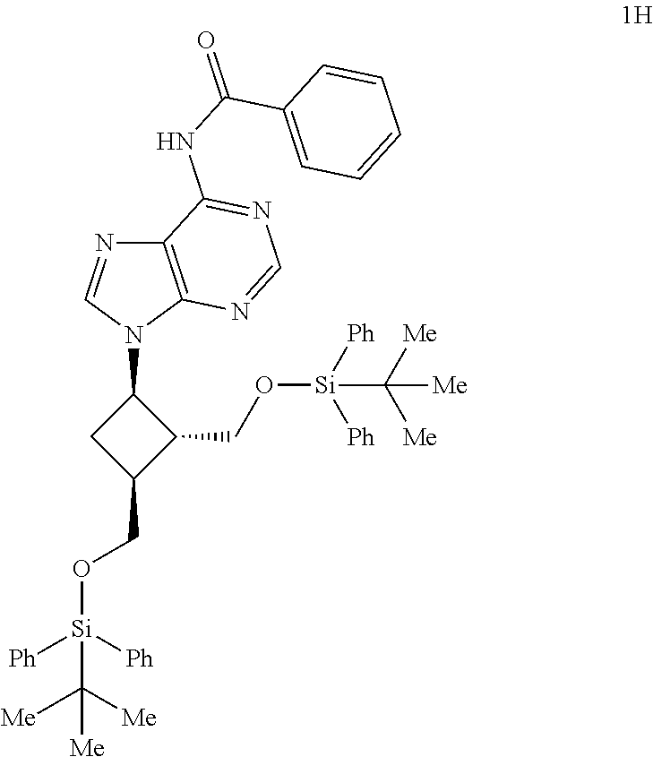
C12=C(N(C3CC(CO[Si]([Ph])([Ph])C([Me])([Me])[Me])C3CO[Si]([Ph])([Ph])C([Me])([Me])[Me])C=N1)N=CN=C2NC(=O)C1=CC=CC=C1
